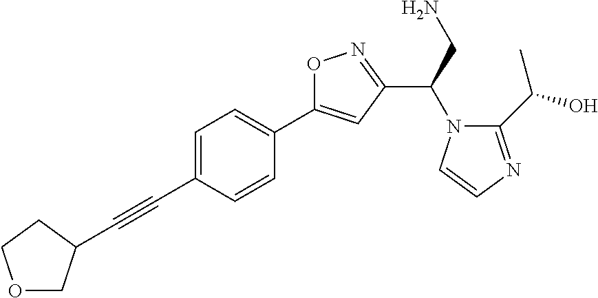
C1=C(C#CC2COCC2)C=CC(C2=CC(C(N3C(C(O)C)=NC=C3)CN)=NO2)=C1
